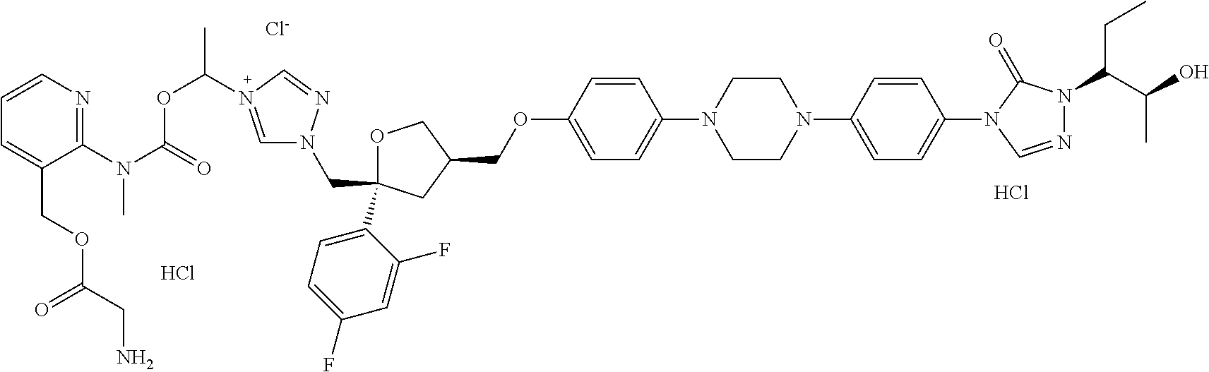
C(C1(C2=CC=C(F)C=C2F)OCC(COC2=CC=C(N3CCN(C4=CC=C(N5C=NN(C(C(C)O)CC)C5=O)C=C4)CC3)C=C2)C1)N1C=N(C(OC(=O)N(C)C2=NC=CC=C2COC(=O)CN)C)C=N1.Cl.[Cl-].Cl
